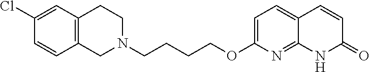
C1N(CCCCOC2=CC=C3C(=N2)NC(=O)C=C3)CCC2=C1C=CC(Cl)=C2
